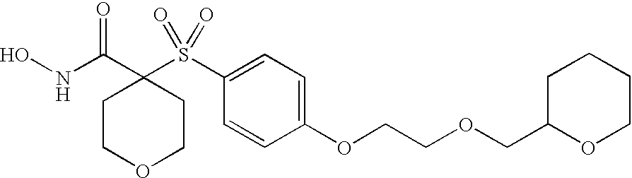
N(C(C1(S(C2=CC=C(OCCOCC3OCCCC3)C=C2)(=O)=O)CCOCC1)=O)O
